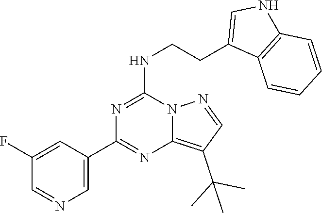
C1=C(C2=NC3=C(C(C)(C)C)C=NN3C(NCCC3=CNC4=C3C=CC=C4)=N2)C=C(F)C=N1
